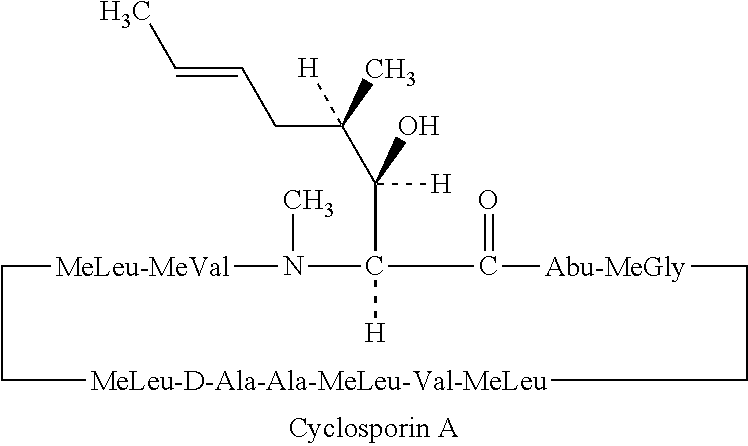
CC=CCC(C([H])(O)C1([H])N(C)[MeLeu-MeVal]CC[MeLeu-D-Ala-Ala-MeLeu-Val-MeLeu]CC[Abu-MeGly]C1=O)(C)[H]
